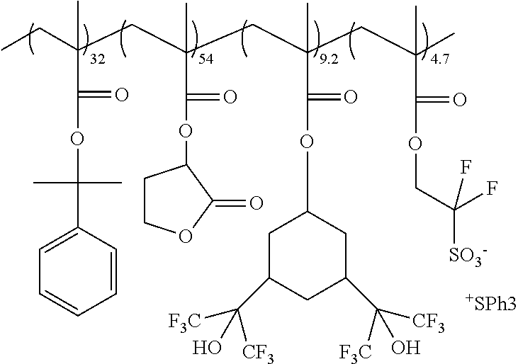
CCC(C)(CC(C)(C(OC1CCOC1=O)=O)CC(C(OC1CC(C([CF3])(O)[F3C])CC(C([CF3])([F3C])O)C1)=O)(C)CC(C)(C)C(=O)OCC(F)([SO3-])F)C(OC(C1=CC=CC=C1)(C)C)=O
